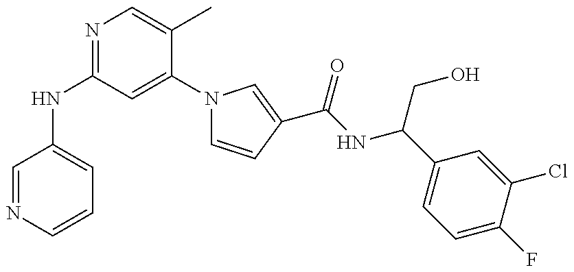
N(C1=NC=C(C)C(N2C=CC(C(NC(C3=CC=C(F)C(Cl)=C3)CO)=O)=C2)=C1)C1=CC=CN=C1
